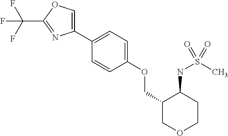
C1(C2=CC=C(OCC3COCCC3NS(C)(=O)=O)C=C2)=COC(C(F)(F)F)=N1
